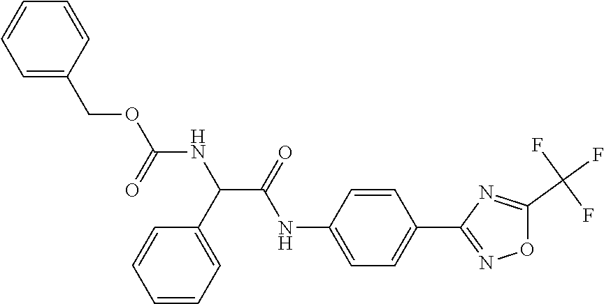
C1(NC(C(NC(OCC2=CC=CC=C2)=O)C2=CC=CC=C2)=O)=CC=C(C2=NOC(C(F)(F)F)=N2)C=C1
